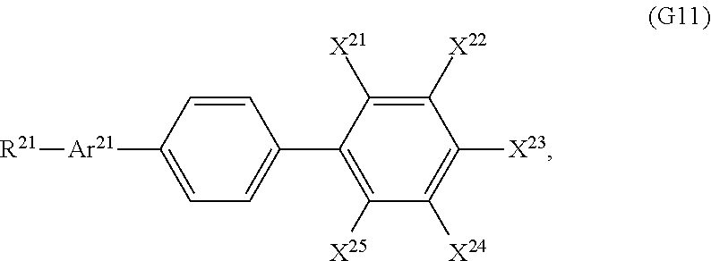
C1([X22])=C([X21])C(C2=CC=C([Ar21][R21])C=C2)=C([X25])C([X24])=C1[X23]
